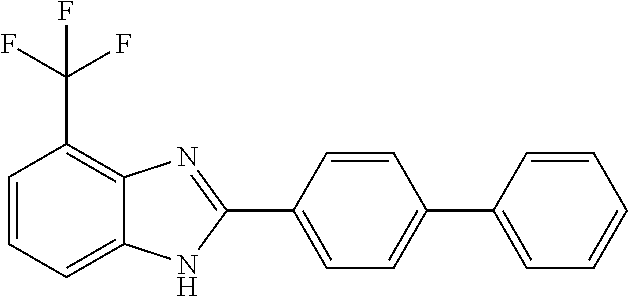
C1=C(C2=NC3=C(C(F)(F)F)C=CC=C3N2)C=CC(C2=CC=CC=C2)=C1
